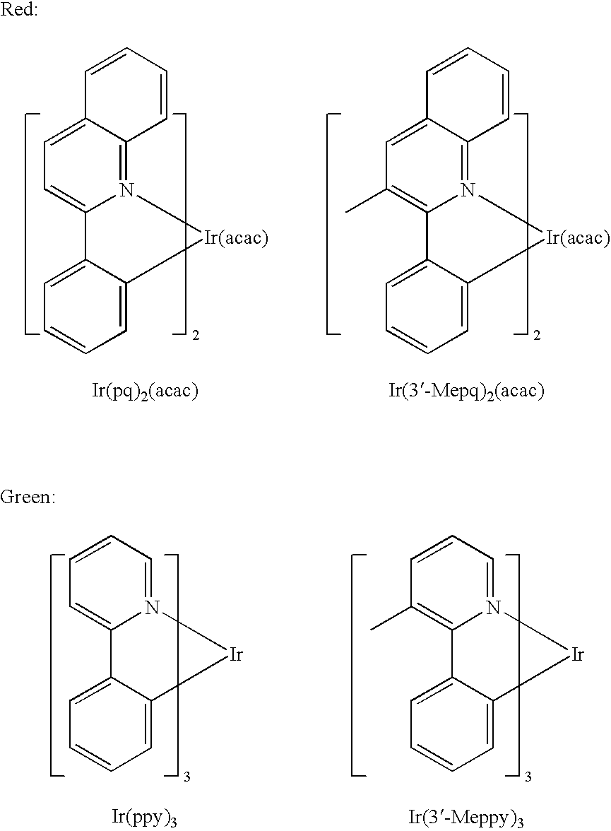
C1=C2N(=C3C(=C1)C=CC=C3)[Ir(acac)]C1=CC=CC=C21.C1(C)=C2N(=C3C(=C1)C=CC=C3)[Ir(acac)]C1=CC=CC=C21.C1=C2N(=CC=C1)[Ir]C1=CC=CC=C21.C1(C)=C2N(=CC=C1)[Ir]C1=CC=CC=C21
